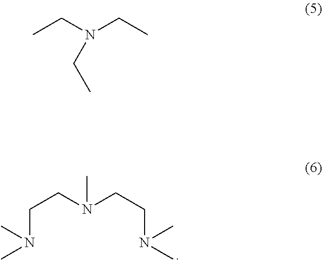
C(CN(CCN(C)C)C)N(C)C.CCN(CC)CC
